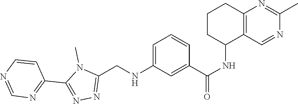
N1(C)C(CNC2=CC=CC(C(NC3CCCC4=C3C=NC(C)=N4)=O)=C2)=NN=C1C1=NC=NC=C1
